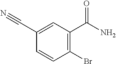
C1(C#N)=CC(C(=O)N)=C(Br)C=C1
